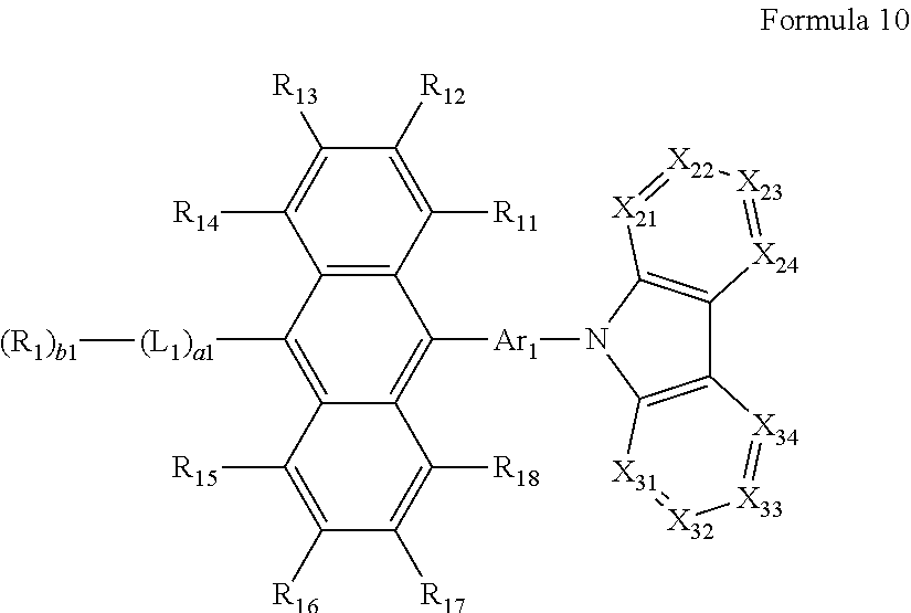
C12=C(C([R11])=C([R12])C([R13])=C1[R14])C([Ar1]N1C3=C(C4=C1[X21]=[X22][X23]=[X24]4)[X34]=[X33][X32]=[X31]3)=C1C(=C2[(L1)a1][(R1)b1])C([R15])=C([R16])C([R17])=C1[R18]
